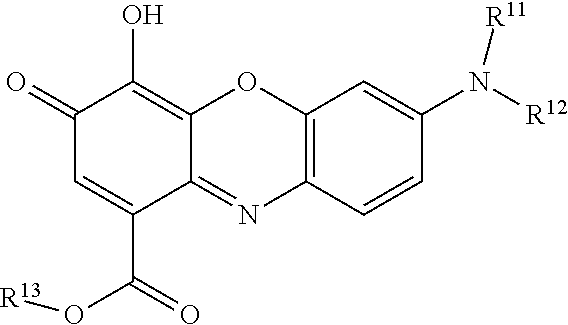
C1(=O)C=C(C(=O)O[R13])C2=NC3=C(OC2=C1O)C=C(N([R12])[R11])C=C3
